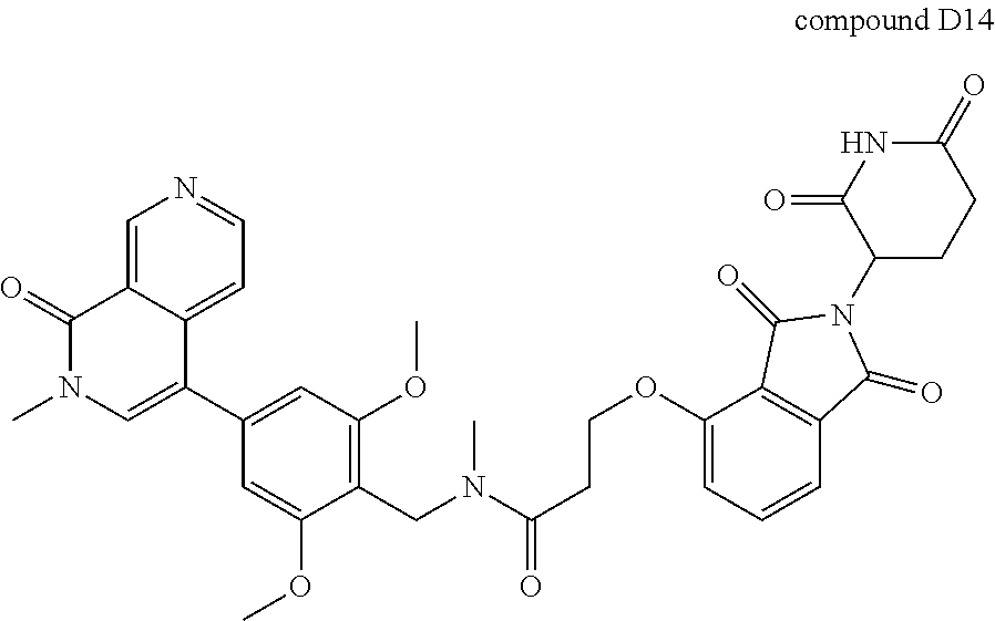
C1=C2C(=CC=N1)C(C1=CC(OC)=C(CN(C(CCOC3=CC=CC4=C3C(=O)N(C3CCC(=O)NC3=O)C4=O)=O)C)C(OC)=C1)=CN(C)C2=O
